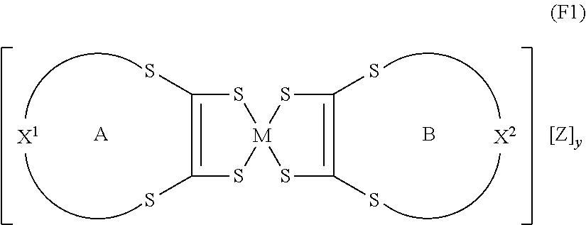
S1C(S)=C(S)S[M]12SC(S)=C(S)S2.[X1].[A].B.[X2]
